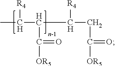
CC(C(C(CC([OR5])=O)[R4])C(=O)[OR5])[R4]
